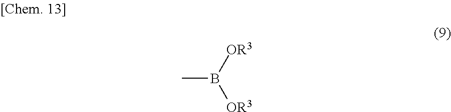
B(C)([OR3])[OR3]
